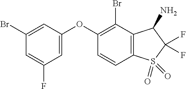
C1(OC2=C(Br)C3=C(C=C2)S(=O)(=O)C(F)(F)C3N)=CC(F)=CC(Br)=C1
